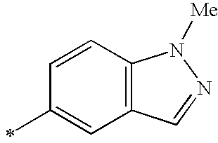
C1(C)=CC2=C(C=C1)N([Me])N=C2
